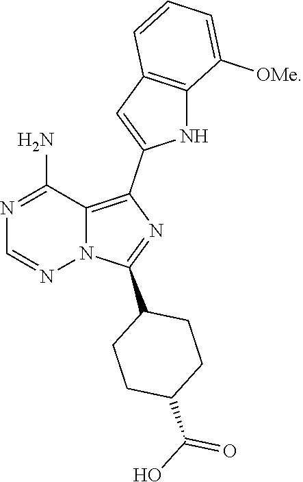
N1=C(N)C2=C(C3=CC4=C(N3)C([OMe])=CC=C4)N=C(C3CCC(C(O)=O)CC3)N2N=C1
